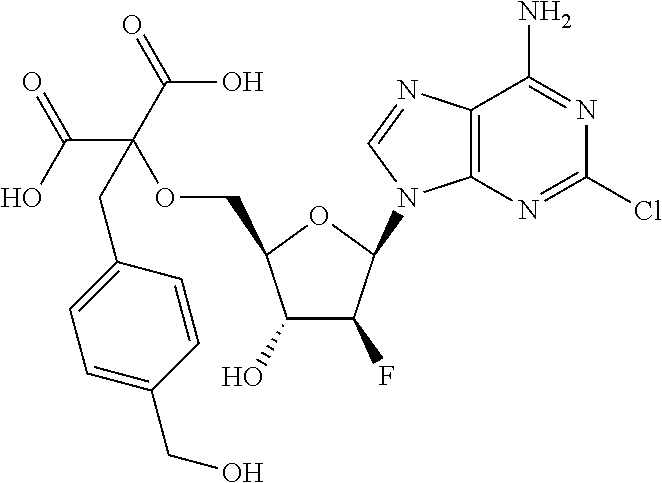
C1(O)C(F)C(N2C3=C(N=C2)C(N)=NC(Cl)=N3)OC1COC(C(O)=O)(C(=O)O)CC1=CC=C(CO)C=C1
